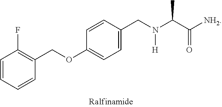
C1=CC=CC(COC2=CC=C(CN(C(C([NH2])=O)C)[H])C=C2)=C1F
